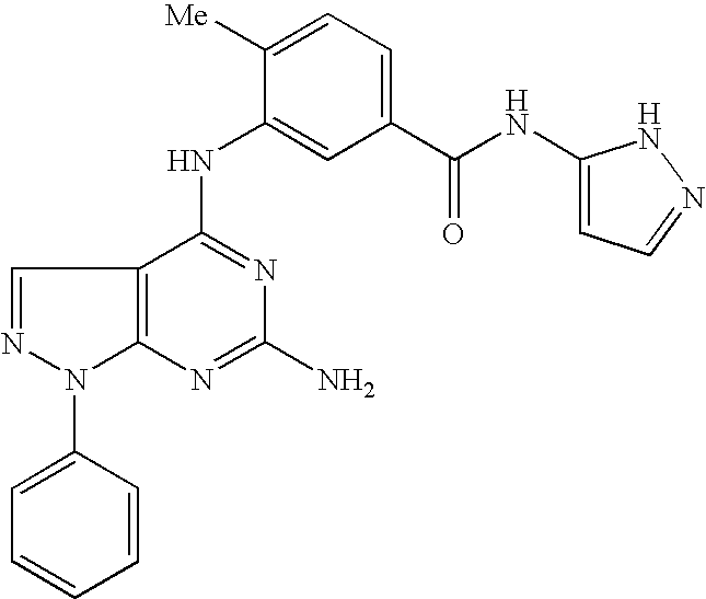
C12=C(C(NC3=CC(C(NC4=CC=NN4)=O)=CC=C3[Me])=NC(N)=N1)C=NN2C1=CC=CC=C1
